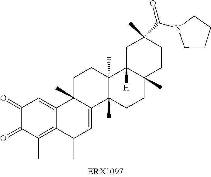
C1(=O)C(=O)C(C)=C2C(=C1)C1(C)C(=CC2C)C2(C)C(C)(CC1)C1([H])C(C)(CC2)CCC(C)(C(N2CCCC2)=O)C1
